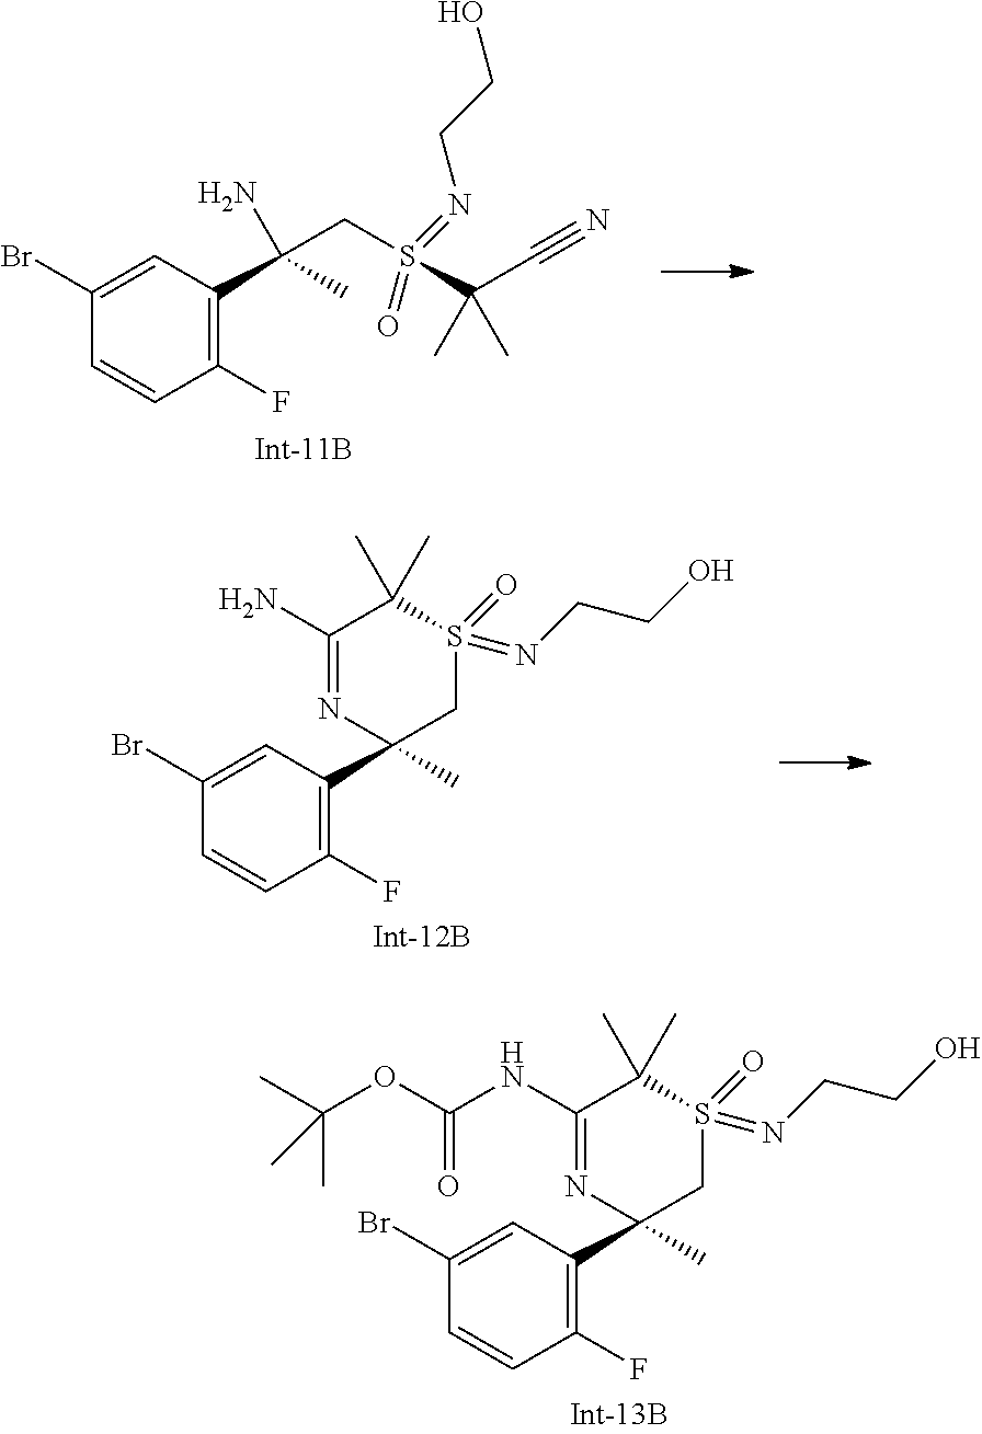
C1(F)=C(C(CS(=NCCO)(=O)C(C#N)(C)C)(C)N)C=C(Br)C=C1.C1(Br)=CC(C2(C)CS(=O)(=NCCO)C(C)(C)C(N)=N2)=C(F)C=C1.C1(Br)=CC(C2(C)CS(=O)(=NCCO)C(C)(C)C(NC(OC(C)(C)C)=O)=N2)=C(F)C=C1
